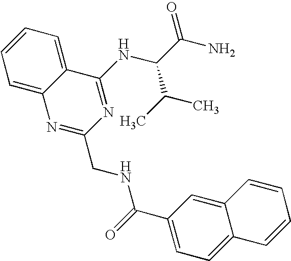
C1=C2C(=CC=C1)C(NC(C(C)C)C(N)=O)=NC(CNC(C1=CC=C3C(=C1)C=CC=C3)=O)=N2
